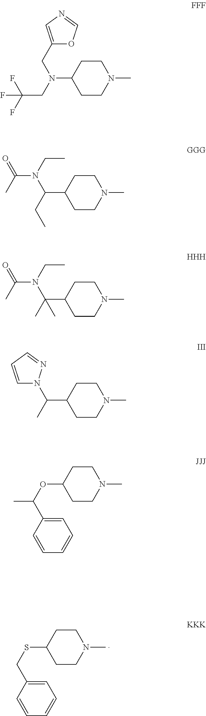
C1CN(C)CCC1SCC1=CC=CC=C1.C1CN(C)CCC1N(CC1=CN=CO1)CC(F)(F)F.C1CN(C)CCC1C(N(CC)C(C)=O)CC.C1CN(C)CCC1C(N(CC)C(C)=O)(C)C.C1CN(C)CCC1C(N1C=CC=N1)C.C1CN(C)CCC1OC(C)C1=CC=CC=C1
